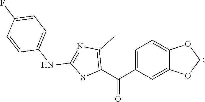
C1=C(C(C2=C(C)N=C(NC3=CC=C(F)C=C3)S2)=O)C=C2C(=C1)OCO2
